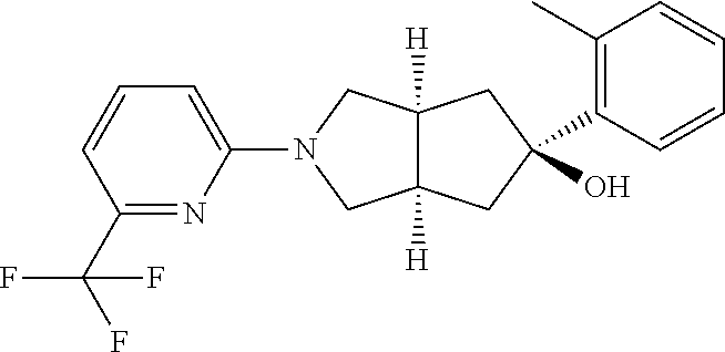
C1(C2(O)CC3([H])C([H])(CN(C4=CC=CC(C(F)(F)F)=N4)C3)C2)=C(C)C=CC=C1
